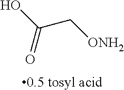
[0.5 tosyl acid].OC(C[ONH2])=O
